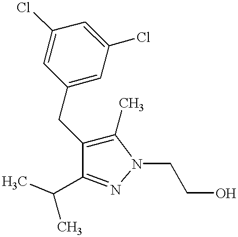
C1(CC2=C(C)N(CCO)N=C2C(C)C)=CC(Cl)=CC(Cl)=C1
